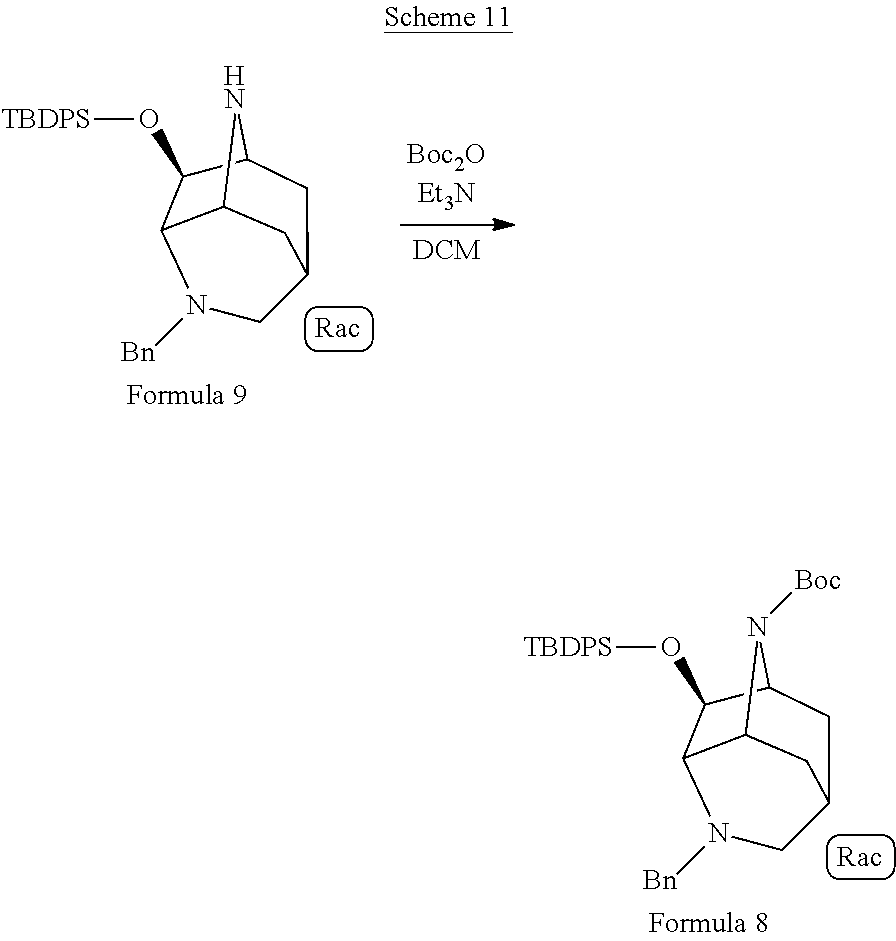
C12C(O[TBDPS])C3C(N1)CC(C2)CN3[Bn].C12C(O[TBDPS])C3C(N1[Boc])CC(C2)CN3[Bn]
